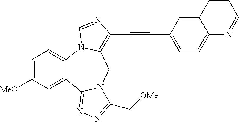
C1=C([MeO])C=C2C(=C1)N1C(=C(C#CC3=CC=C4C(=C3)C=CC=N4)N=C1)CN1C2=NN=C1C[OMe]
